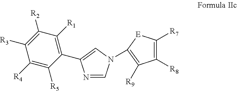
C1([R4])=C([R5])C(C2=CN(C3=C([R9])C([R8])=C([R7])[E]3)C=N2)=C([R1])C([R2])=C1[R3]
